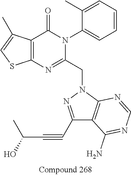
C12=C(C(C)=CS1)C(=O)N(C1=CC=CC=C1C)C(CN1N=C(C#CC(C)O)C3=C1N=CN=C3N)=N2
